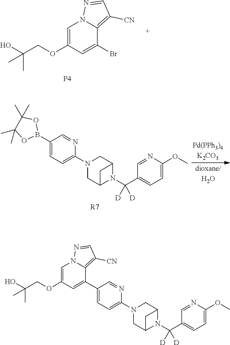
N1=CC([CN])=C2N1C=C(OCC(O)(C)C)C=C2Br.[P4].[R7].O1B(C2=CC=C(N3CC4N(C(C5=CC=C(OC)N=C5)([D])[D])C(C3)C4)N=C2)OC(C)(C)C1(C)C.C1N(C2=CC=C(C3=CC(OCC(O)(C)C)=CN4N=CC([CN])=C43)C=N2)CC2N(C(C3=CC=C(OC)N=C3)([D])[D])C1C2
